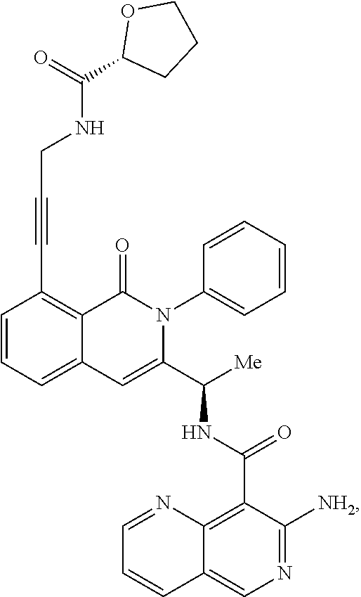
C1=CC=C2C(=C1C#CCNC(=O)C1OCCC1)C(=O)N(C1=CC=CC=C1)C(C([Me])NC(=O)C1=C3C(=CN=C1[NH2])C=CC=N3)=C2
